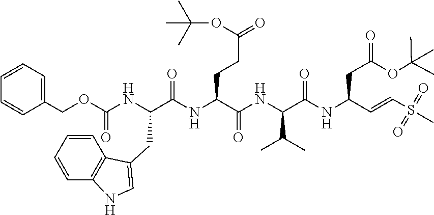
C1=CC=C(COC(NC(C(NC(C(NC(C(NC(C=CS(C)(=O)=O)CC(OC(C)(C)C)=O)=O)C(C)C)=O)CCC(=O)OC(C)(C)C)=O)CC2=CNC3=C2C=CC=C3)=O)C=C1
